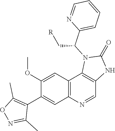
C1=NC(C(N2C3=C(C=NC4=C3C=C(OC)C(C3=C(C)ON=C3C)=C4)NC2=O)C[R])=CC=C1
